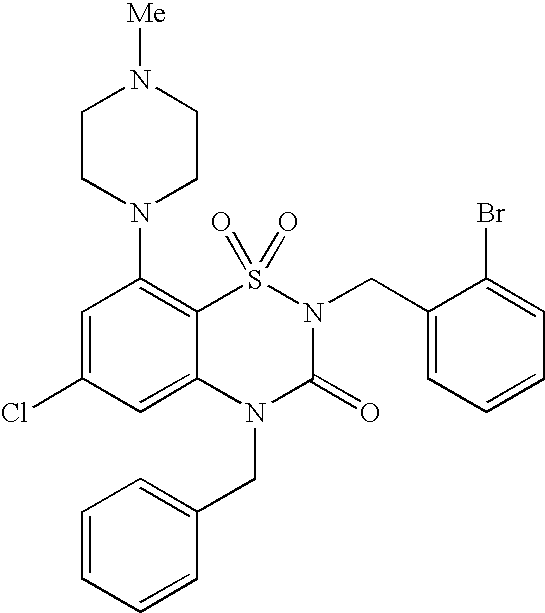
C1=C(Cl)C=C2C(=C1N1CCN([Me])CC1)S(=O)(=O)N(CC1=CC=CC=C1Br)C(=O)N2CC1=CC=CC=C1
